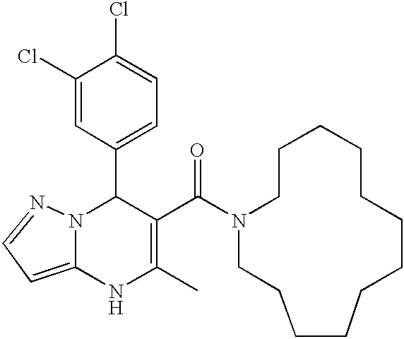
C1(Cl)=CC(C2N3C(=CC=N3)NC(C)=C2C(=O)N2CCCCCCCCCCCC2)=CC=C1Cl
